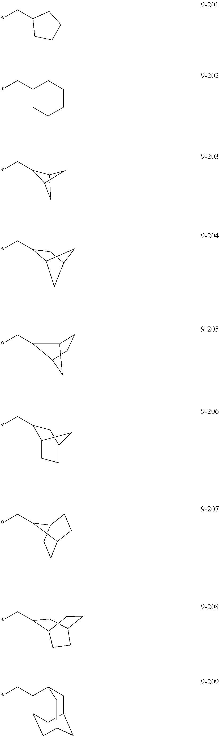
C1(C*)C2CC1C2.C12CC(CC1C*)C2.C12CCC(C1)C2C*.C(*)C1C2CCC(C1)C2.C(*)C1C2CCC1CC2.C(*)C1CC2CCC1CC2.C1(C*)CCCC1.C1(C*)CCCCC1.C(*)C1C2CC3CC(CC1C3)C2
